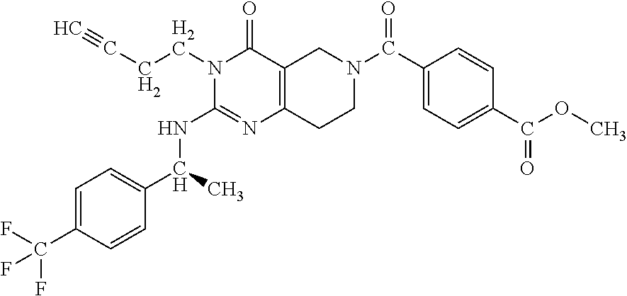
C1=C(C(F)(F)F)C=CC(C(C)NC2=NC3=C(C(=O)N2CCC#C)CN(C(=O)C2=CC=C(C(OC)=O)C=C2)CC3)=C1
